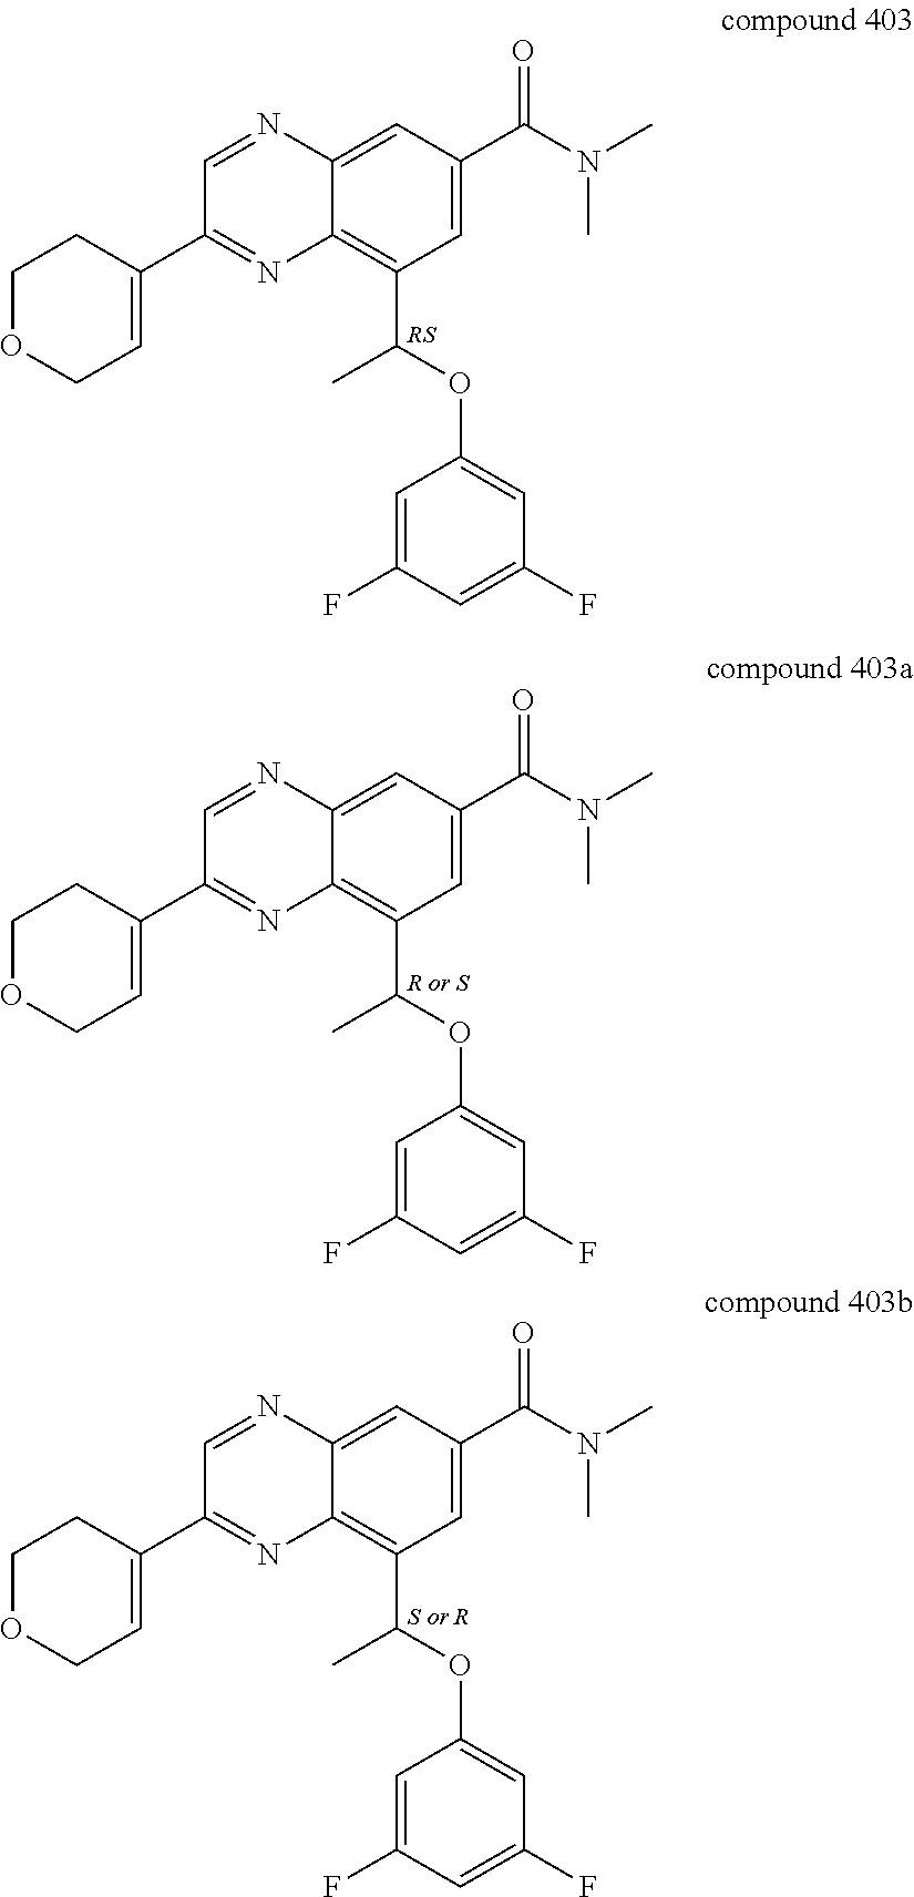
C1=C(C(N(C)C)=O)C=C2C(=C1C(OC1=CC(F)=CC(F)=C1)C)N=C(C1=CCOCC1)C=N2.C1=C(C(N(C)C)=O)C=C2C(=C1C(OC1=CC(F)=CC(F)=C1)C)N=C(C1=CCOCC1)C=N2.C1=C(C(N(C)C)=O)C=C2C(=C1C(OC1=CC(F)=CC(F)=C1)C)N=C(C1=CCOCC1)C=N2
